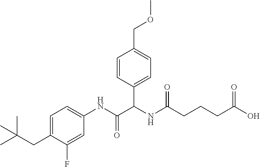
C1=C(CC(C)(C)C)C(F)=CC(NC(=O)C(NC(CCCC(O)=O)=O)C2=CC=C(COC)C=C2)=C1
